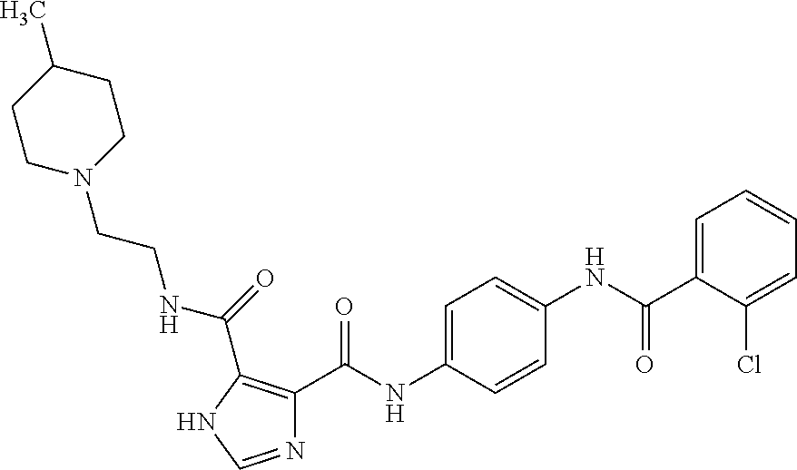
C1=C(NC(C2=C(C(=O)NCCN3CCC(C)CC3)NC=N2)=O)C=CC(NC(C2=CC=CC=C2Cl)=O)=C1
